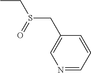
CCS(CC1=CN=CC=C1)=O
